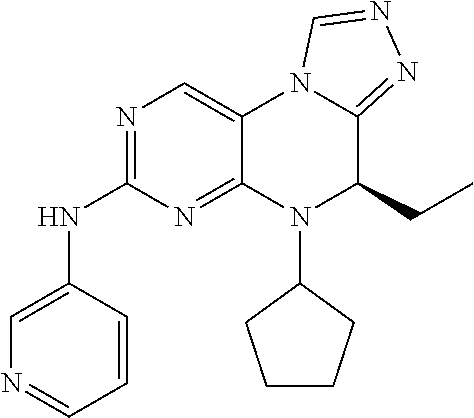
C1=CC(NC2=NC=C3C(=N2)N(C2CCCC2)C(CC)C2=NN=CN32)=CN=C1
